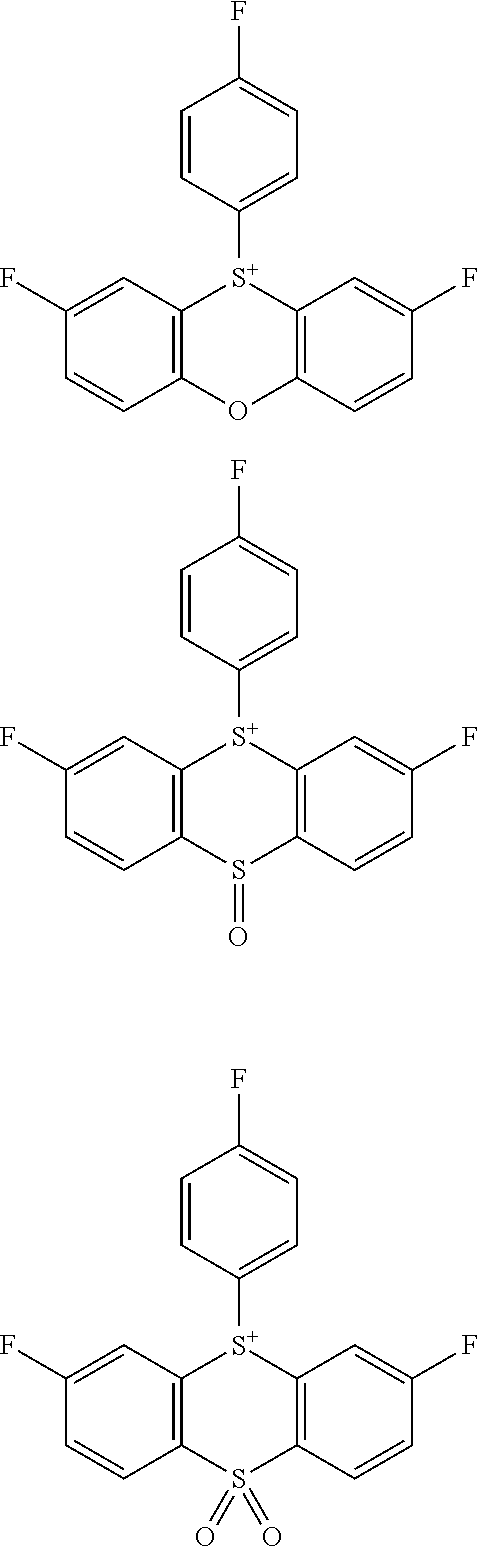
C1([S+]2C3=C(C=CC(F)=C3)OC3=C2C=C(F)C=C3)=CC=C(F)C=C1.C1([S+]2C3=C(C=CC(F)=C3)S(=O)C3=C2C=C(F)C=C3)=CC=C(F)C=C1.C1([S+]2C3=C(C=CC(F)=C3)S(=O)(=O)C3=C2C=C(F)C=C3)=CC=C(F)C=C1
